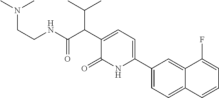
O=C1C(C(C(C)C)C(=O)NCCN(C)C)=CC=C(C2=CC=C3C(=C2)C(F)=CC=C3)N1
